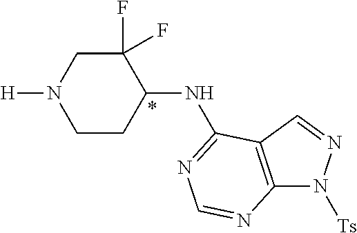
[H]N1CCC(NC2=NC=NC3=C2C=NN3[Ts])C(F)(F)C1
